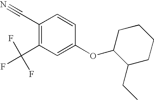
C1(OC2C(CC)CCCC2)=CC(C(F)(F)F)=C(C#N)C=C1
